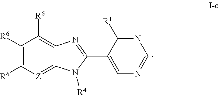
C1([R6])=C([R6])[Z]=C2C(=C1[R6])N=C(C1=CN=CN=C1[R1])N2[R4]
